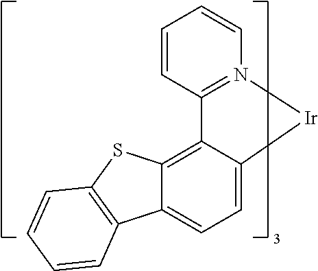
C1=CC2=N(C=C1)[Ir]C1=CC=C3C(=C12)SC1=C3C=CC=C1
